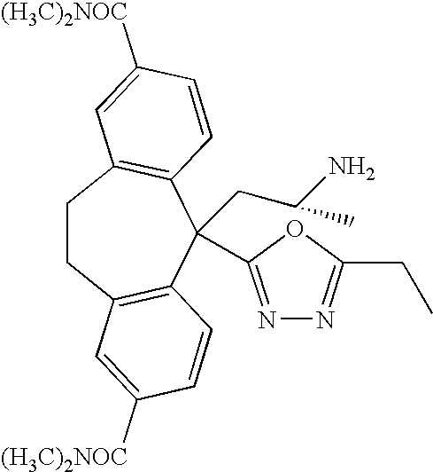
C1CC2=C(C(CC(N)C)(C3=NN=C(CC)O3)C3=C1C=C([(H3C)2NOC])C=C3)C=CC([(H3C)2NOC])=C2
